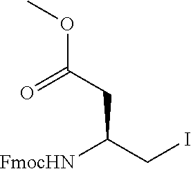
[FmocHN]C(CI)CC(OC)=O
